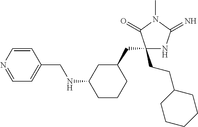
C1(CC2CC(NCC3=CC=NC=C3)CCC2)(CCC2CCCCC2)NC(=N)N(C)C1=O
